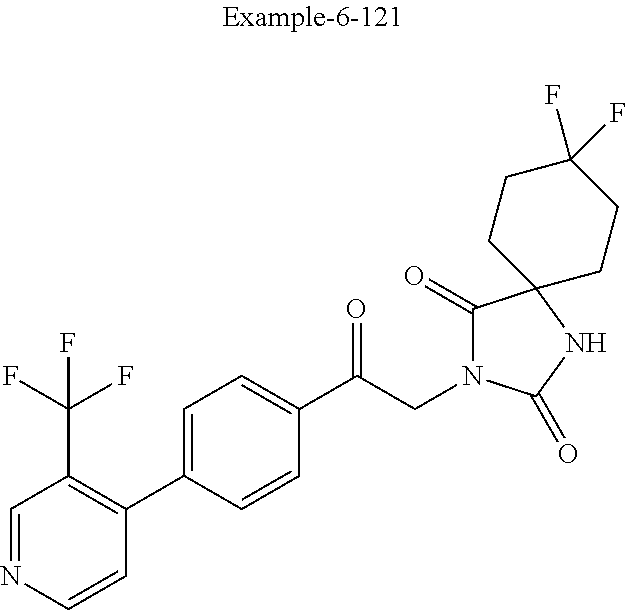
C1=NC=CC(C2=CC=C(C(CN3C(=O)C4(NC3=O)CCC(F)(F)CC4)=O)C=C2)=C1C(F)(F)F
